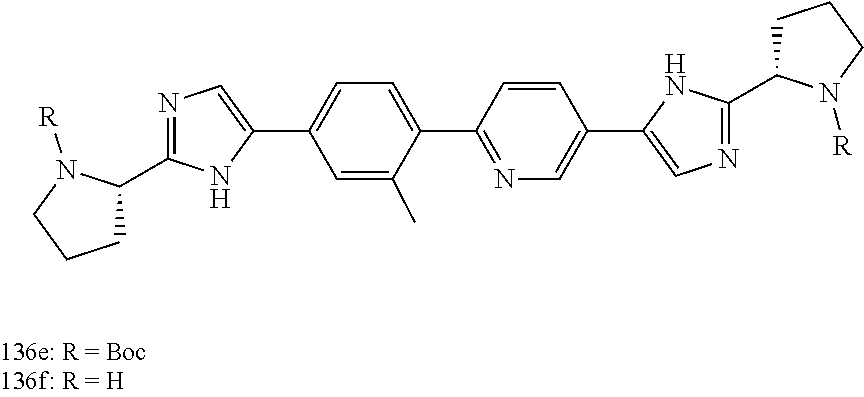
C1(C2=NC=C(C3=CN=C(C4CCCN4[R])N3)C=C2)=CC=C(C2=CN=C(C3CCCN3[R])N2)C=C1C
